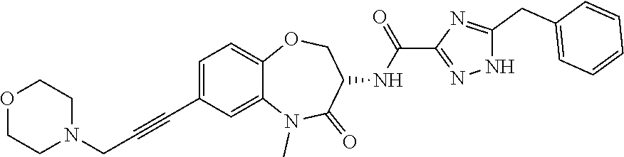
C1=C(C#CCN2CCOCC2)C=C2C(=C1)OCC(NC(=O)C1=NNC(CC3=CC=CC=C3)=N1)C(=O)N2C
